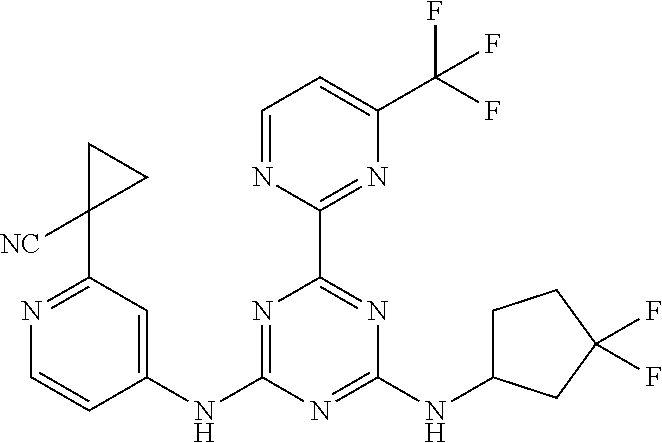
C1(NC2=NC(C3=NC(C(F)(F)F)=CC=N3)=NC(NC3CCC(F)(F)C3)=N2)=CC(C2([NC])CC2)=NC=C1
